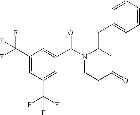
C1(C(F)(F)F)=CC(C(F)(F)F)=CC(C(N2CCC(=O)CC2CC2=CC=CC=C2)=O)=C1
